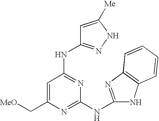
C(C1=CC(NC2=NNC([Me])=C2)=NC(NC2=NC3=C(N2)C=CC=C3)=N1)[MeO]
